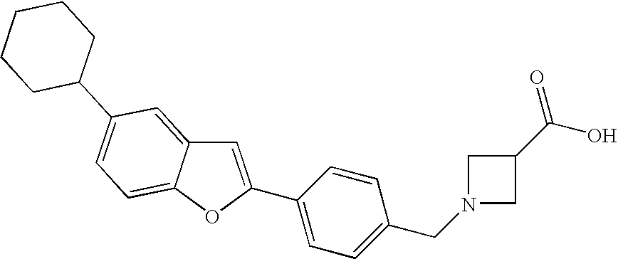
C1=C(C2=CC=C(CN3CC(C(O)=O)C3)C=C2)OC2=CC=C(C3CCCCC3)C=C12
